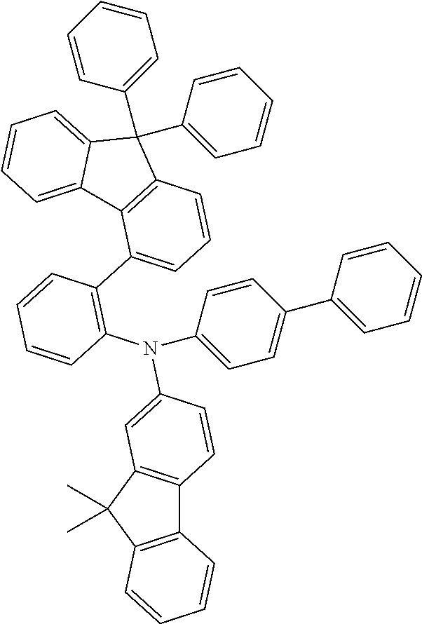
C12=C(C(C)(C)C3=C1C=CC(N(C1=C(C4=CC=CC5=C4C4=CC=CC=C4C5(C4=CC=CC=C4)C4=CC=CC=C4)C=CC=C1)C1=CC=C(C4=CC=CC=C4)C=C1)=C3)C=CC=C2
